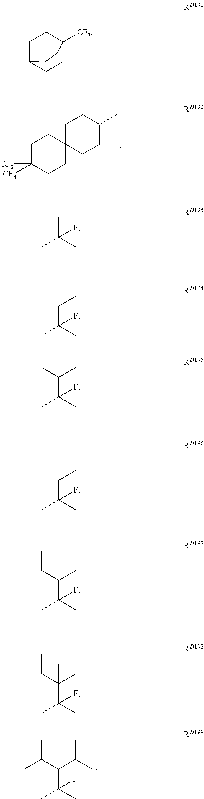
C1C2(CCC(C)C1)CCC([CF3])([CF3])CC2.CC(C)(C(C(C)C)C(C)C)F.C1C2CCC([CF3])(C1C)CC2.CC(C)(C)F.CC(C)(CC)F.CC(C)(C(C)C)F.CC(C)(CCC)F.CC(C)(C(CC)CC)F.CC(C)(C(CC)(CC)C)F
